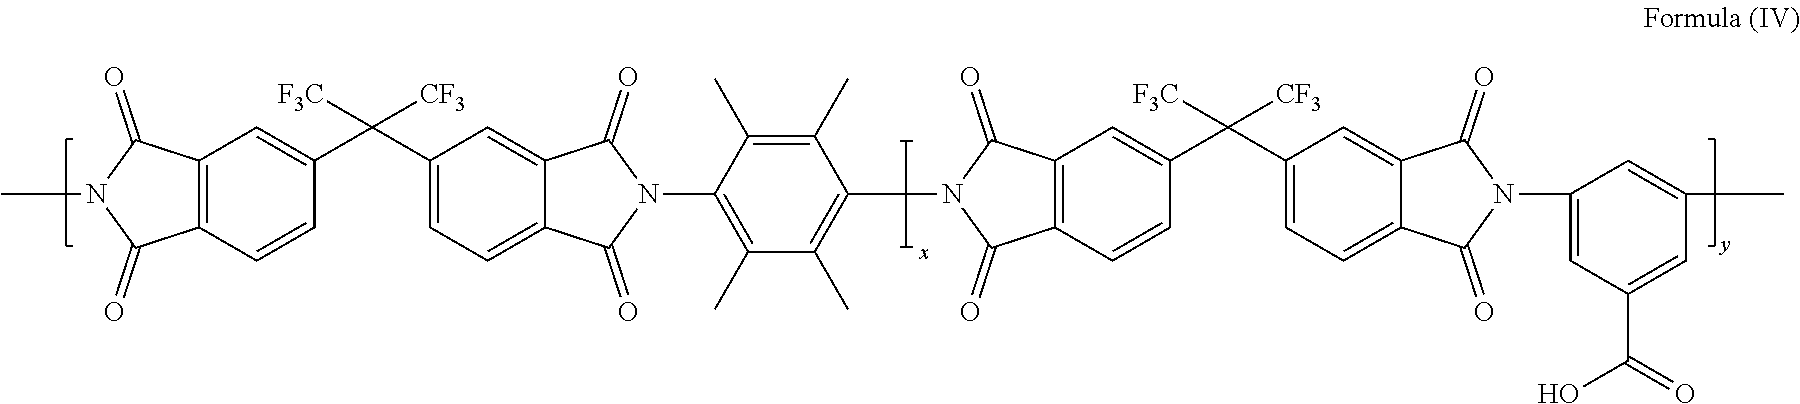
C12=C(C=CC(C(C3=CC=C4C(=C3)C(=O)N(C3=C(C)C(C)=C(N5C(=O)C6=C(C=CC(C(C7=CC=C8C(=C7)C(=O)N(C7=CC(C(=O)O)=CC(C)=C7)C8=O)([CF3])[F3C])=C6)C5=O)C(C)=C3C)C4=O)([CF3])[F3C])=C1)C(=O)N(C)C2=O
